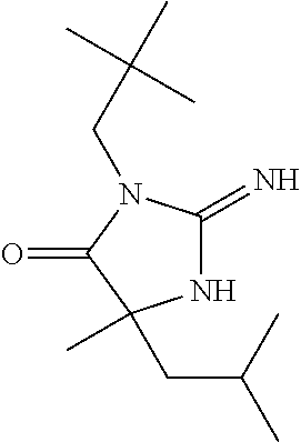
N1C(=N)N(CC(C)(C)C)C(=O)C1(CC(C)C)C
